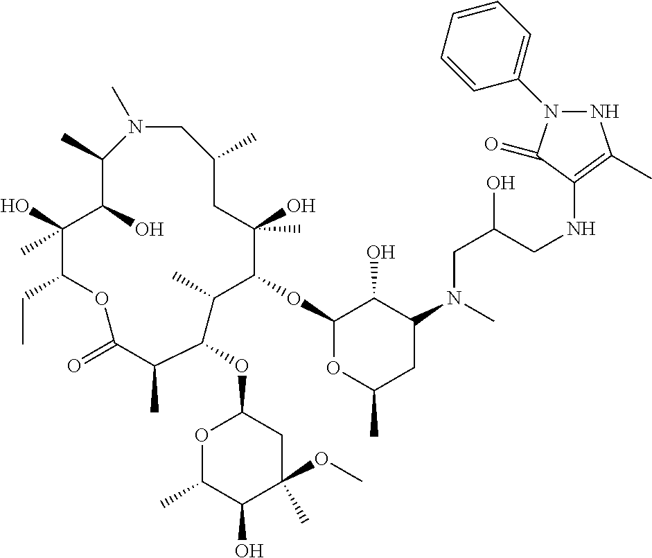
N1(C)CC(C)CC(O)(C)C(OC2OC(C)CC(N(CC(CNC3=C(C)NN(C4=CC=CC=C4)C3=O)O)C)C2O)C(C)C(OC2OC(C)C(O)C(C)(OC)C2)C(C)C(=O)OC(CC)C(O)(C)C(O)C1C
